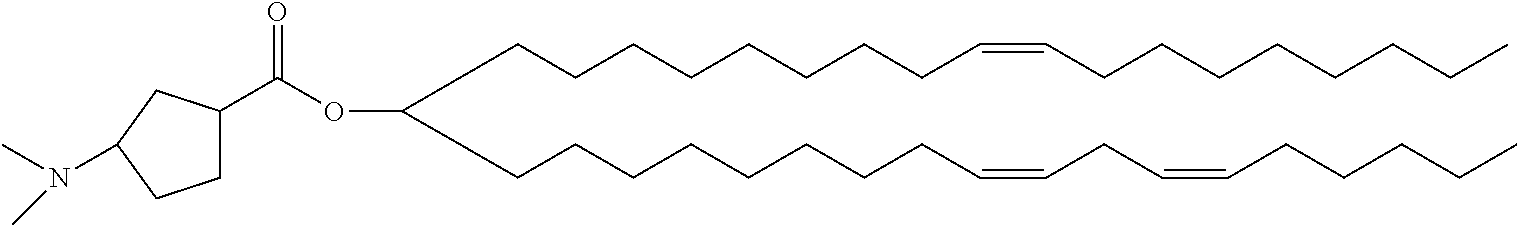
C(CCCCCCCC=CCCCCCCCC)C(CCCCCCCCC=CCC=CCCCCC)OC(C1CCC(N(C)C)C1)=O
